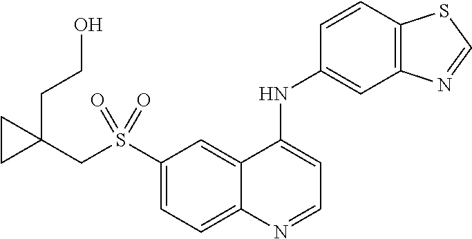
C1(S(CC2(CCO)CC2)(=O)=O)=CC=C2C(=C1)C(NC1=CC3=C(C=C1)SC=N3)=CC=N2
